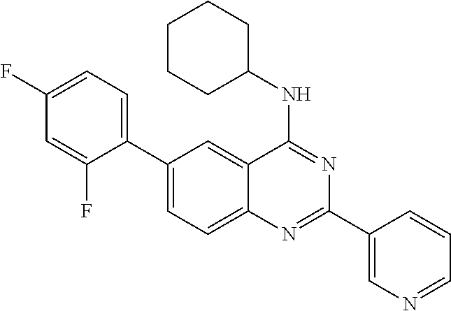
C1(C2=CC=C(F)C=C2F)=CC=C2C(=C1)C(NC1CCCCC1)=NC(C1=CN=CC=C1)=N2
